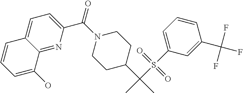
N1(C(C2=CC=C3C(=N2)C(O)=CC=C3)=O)CCC(C(C)(S(C2=CC=CC(C(F)(F)F)=C2)(=O)=O)C)CC1
